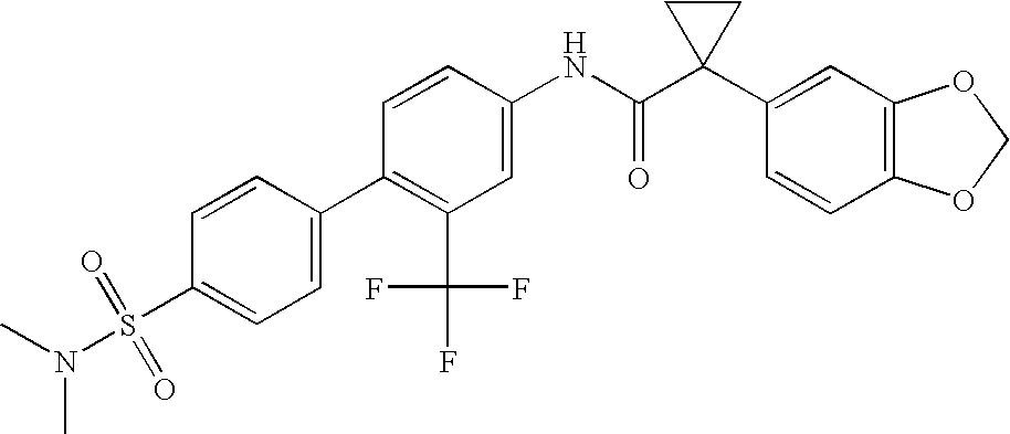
C1(NC(C2(C3=CC4=C(C=C3)OCO4)CC2)=O)=CC(C(F)(F)F)=C(C2=CC=C(S(=O)(=O)N(C)C)C=C2)C=C1
